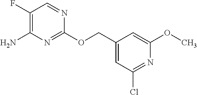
NC1=C(F)C=NC(OCC2=CC(Cl)=NC(OC)=C2)=N1
